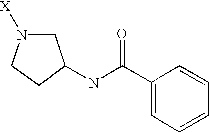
C1N([X])CCC1NC(C1=CC=CC=C1)=O
